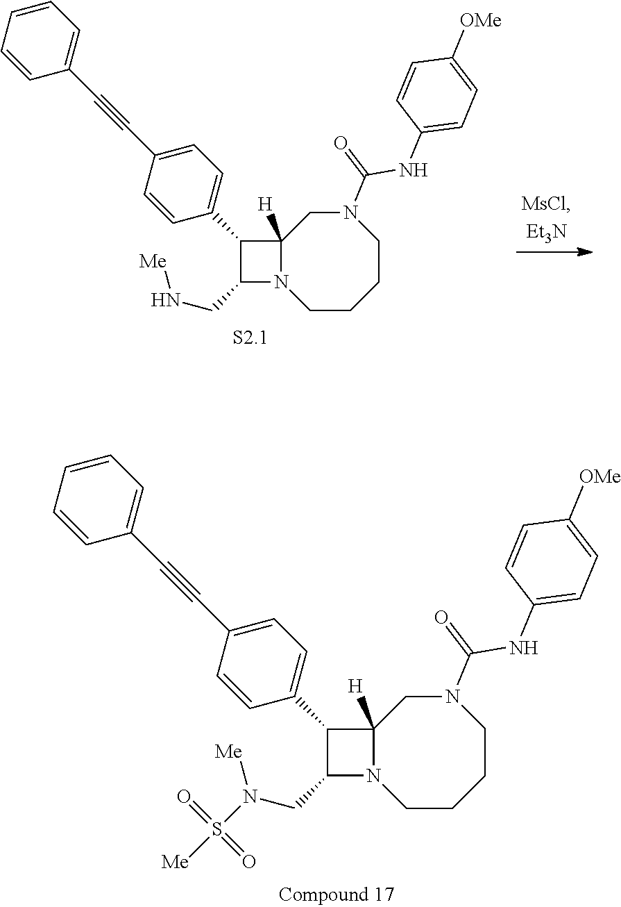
C12([H])N(CCCCN(C(NC3=CC=C([OMe])C=C3)=O)C1)C(CN([Me])S([Me])(=O)=O)C2C1=CC=C(C#CC2=CC=CC=C2)C=C1.C12([H])N(CCCCN(C(NC3=CC=C([OMe])C=C3)=O)C1)C(CN[Me])C2C1=CC=C(C#CC2=CC=CC=C2)C=C1
